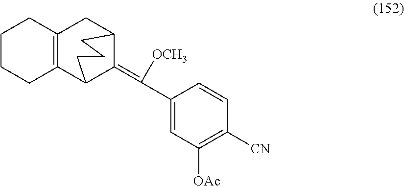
C1CCC2=C(C1)CC1C(=C(C3=CC([OAc])=C([CN])C=C3)[OCH3])C2CCC1
